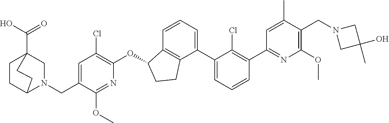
O(C1C2=C(C(C3=CC=CC(C4=NC(OC)=C(CN5CC(O)(C)C5)C(C)=C4)=C3Cl)=CC=C2)CC1)C1=C(Cl)C=C(CN2CC3(C(=O)O)CCC2CC3)C(OC)=N1
